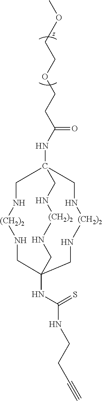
N(C12CN[(CH2)2]NCC(NC(NCCC#C)=S)(CN[(CH2)2]NC1)CN[(CH2)2]NC2)C(=O)CCOCCOC
